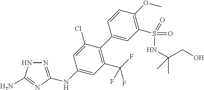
N1=C(NC2=CC(C(F)(F)F)=C(C3=CC(S(NC(C)(CO)C)(=O)=O)=C(OC)C=C3)C(Cl)=C2)N=C(N)N1
